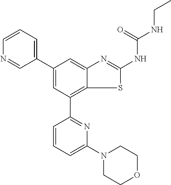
C1(C2=CC=CN=C2)=CC(C2=NC(N3CCOCC3)=CC=C2)=C2C(=C1)N=C(NC(NCC)=O)S2
